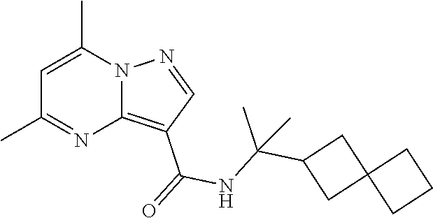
C12=C(C(=O)NC(C3CC4(C3)CCC4)(C)C)C=NN1C(C)=CC(C)=N2
